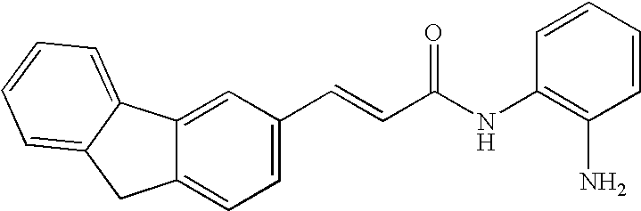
C1=CC(NC(C=CC2=CC=C3C(=C2)C2=CC=CC=C2C3)=O)=C(N)C=C1
